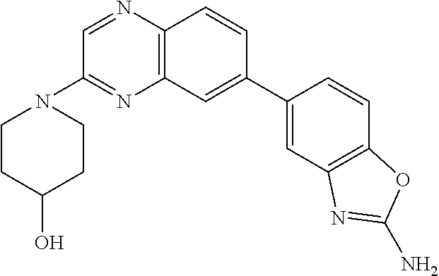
C1=C(C2=CC3=C(N=CC(N4CCC(O)CC4)=N3)C=C2)C=CC2=C1N=C(N)O2
